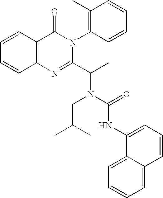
C1=CC2=C(C=C1)N=C(C(C)N(C(NC1=CC=CC3=CC=CC=C13)=O)CC(C)C)N(C1=C(C)C=CC=C1)C2=O
